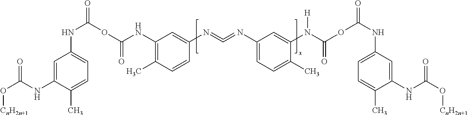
C1(NC(OC(=O)NC2=CC=C(C)C(NC(O[CnH2n+1])=O)=C2)=O)=C(C)C=CC(N=C=NC2=CC=C(C)C(N(C(OC(NC3=CC=C(C)C(NC(=O)O[CnH2n+1])=C3)=O)=O)[H])=C2)=C1
